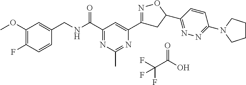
FC(C(O)=O)(F)F.C1(OC)=C(F)C=CC(CNC(C2=NC(C)=NC(C3=NOC(C4=NN=C(N5CCCC5)C=C4)C3)=C2)=O)=C1
